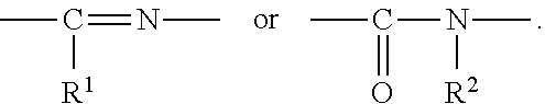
CC(=NC)[R1].CC(=O)N(C)[R2]
